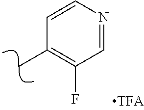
C1=NC=CC(C)=C1F
